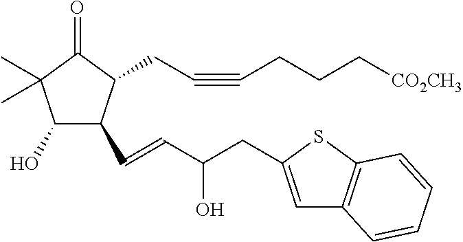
C1(O)C(C=CC(CC2=CC3=C(S2)C=CC=C3)O)C(CC#CCCC[CO2CH3])C(=O)C1(C)C
